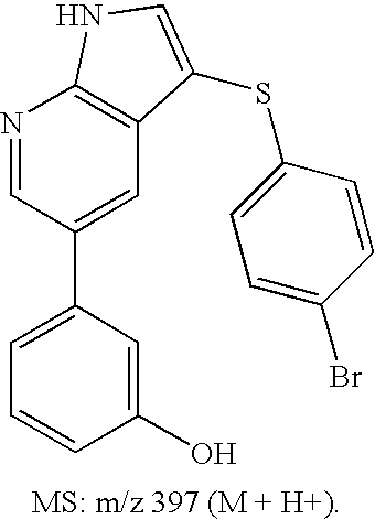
C1=C(C2=CC3=C(N=C2)NC=C3SC2=CC=C(Br)C=C2)C=C(O)C=C1
